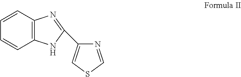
C12=C(C=CC=C1)N=C(C1=CSC=N1)N2
